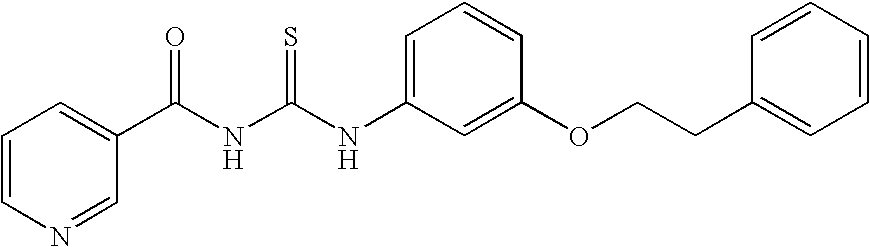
N(C(NC(C1=CC=CN=C1)=O)=S)C1=CC=CC(OCCC2=CC=CC=C2)=C1
